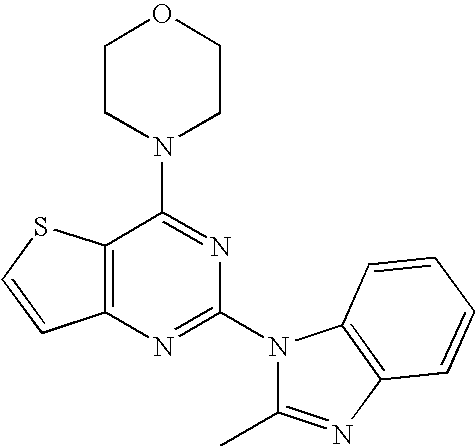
C1CN(C2=NC(N3C(C)=NC4=C3C=CC=C4)=NC3=C2SC=C3)CCO1
